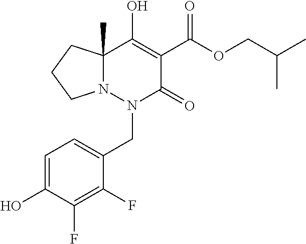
C(OC(=O)C1=C(O)C2(C)N(N(CC3=CC=C(O)C(F)=C3F)C1=O)CCC2)C(C)C
